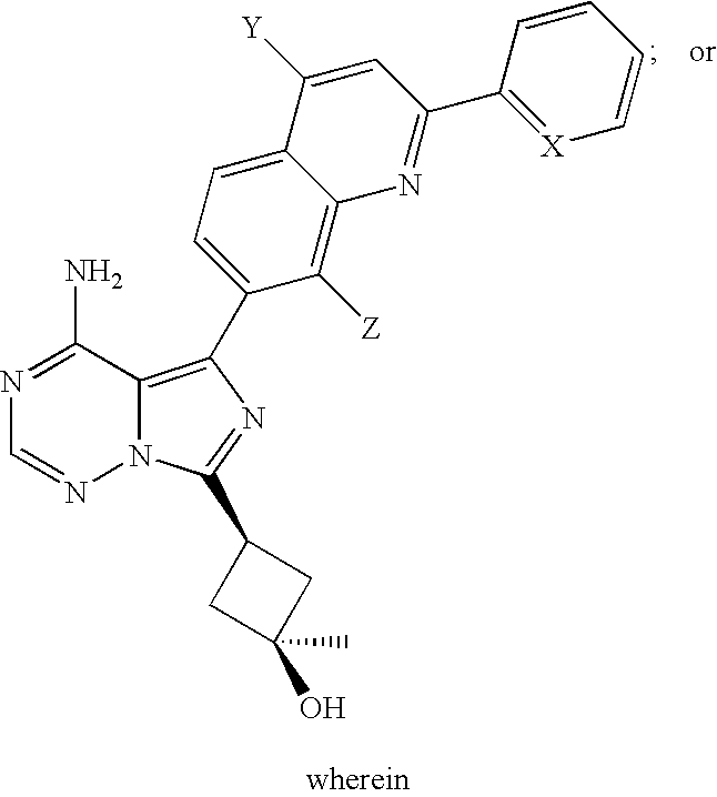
N1=C(N)C2=C(C3=CC=C4C(=C3[Z])N=C(C3=[X]C=CC=C3)C=C4[Y])N=C(C3CC(O)(C)C3)N2N=C1
